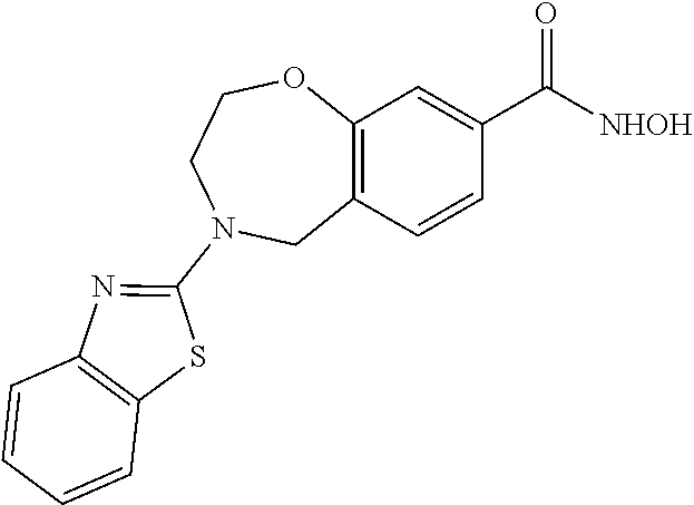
C12=C(C=CC(C([NHOH])=O)=C1)CN(C1=NC3=C(S1)C=CC=C3)CCO2
